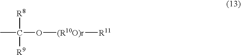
CC([R8])(O[(R10O)r][R11])[R9]
